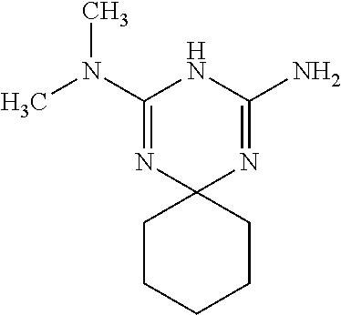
CN(C1=NC2(N=C(N)N1)CCCCC2)C
